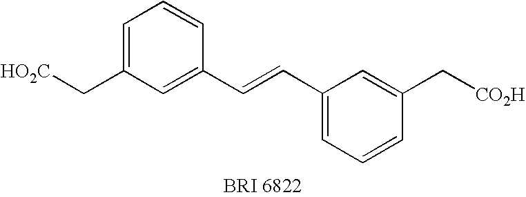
C1=C(C[HO2C])C=C(C=CC2=CC=CC(C[CO2H])=C2)C=C1
